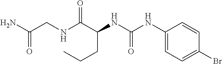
C(CC(NC(=O)NC1=CC=C(Br)C=C1)C(NCC(N)=O)=O)C
